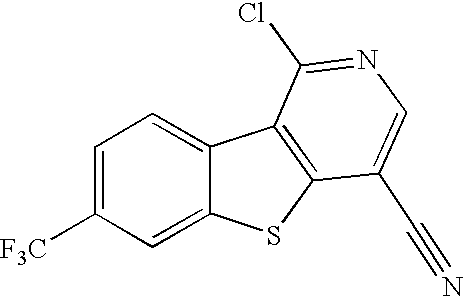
C1=C([F3C])C=C2C(=C1)C1=C(S2)C(C#N)=CN=C1Cl
